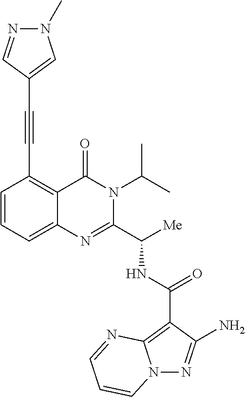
N(C(C1=NC2=CC=CC(C#CC3=CN(C)N=C3)=C2C(=O)N1C(C)C)[Me])C(C1=C2N(N=C1N)C=CC=N2)=O
